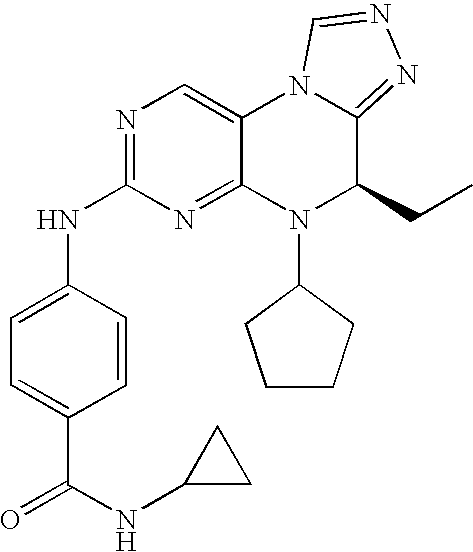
N1=C(NC2=CC=C(C(NC3CC3)=O)C=C2)N=C2C(=C1)N1C(=NN=C1)C(CC)N2C1CCCC1
